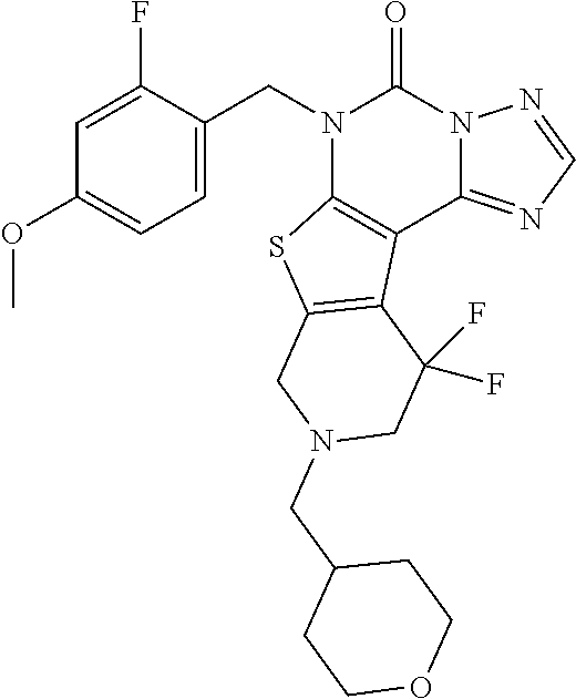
N1(CC2=CC=C(OC)C=C2F)C2=C(C3=NC=NN3C1=O)C1=C(S2)CN(CC2CCOCC2)CC1(F)F
